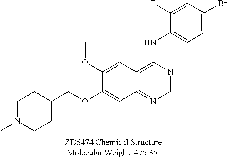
C1N(C)CCC(COC2=CC3=NC=NC(NC4=CC=C(Br)C=C4F)=C3C=C2OC)C1
